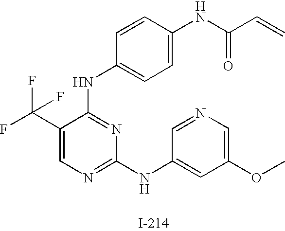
C1(C(F)(F)F)=CN=C(NC2=CC(OC)=CN=C2)N=C1NC1=CC=C(NC(C=C)=O)C=C1
